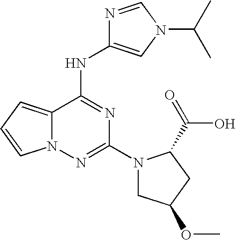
C12=CC=CN1N=C(N1CC(OC)CC1C(=O)O)N=C2NC1=CN(C(C)C)C=N1
